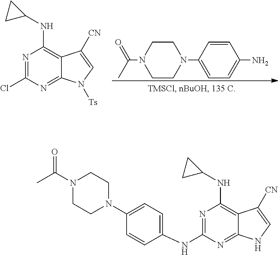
C1CN(C(C)=O)CCN1C1=CC=C(N)C=C1.N1=C(Cl)N=C2C(=C1NC1CC1)C([CN])=CN2[Ts].N1=C(NC2=CC=C(N3CCN(C(C)=O)CC3)C=C2)N=C2C(=C1NC1CC1)C([CN])=CN2
